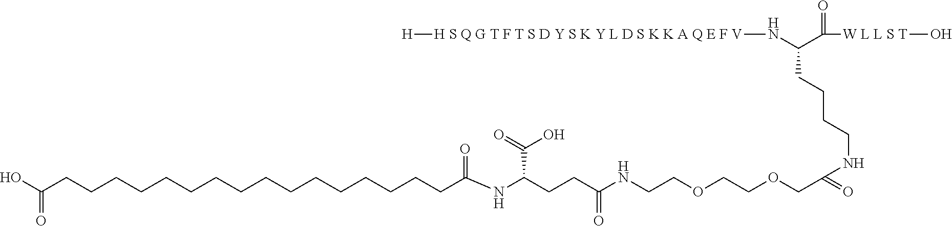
OC(CCCCCCCCCCCCCCCCC(NC(CCC(NCCOCCOCC(=O)NCCCCC(C(=O)[W L L S T]O)N[H S Q G T F T S D Y S K Y L D S K K A Q E F V][H])=O)C(=O)O)=O)=O
